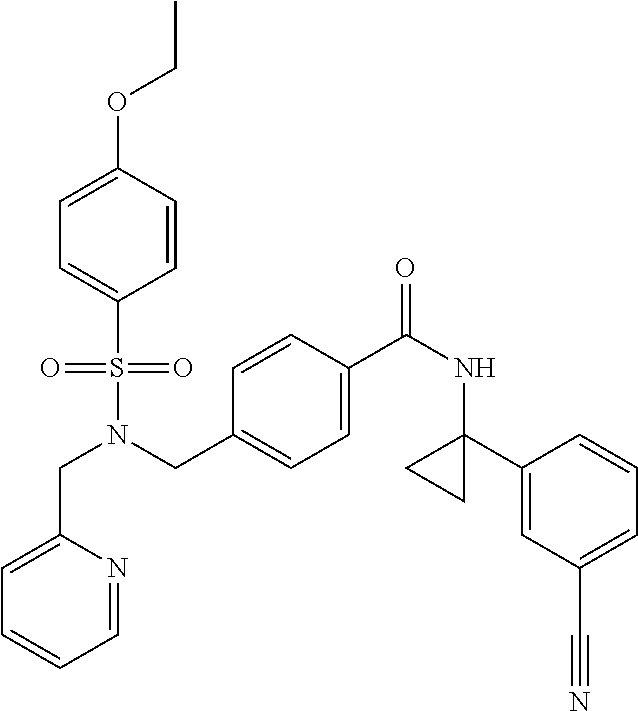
C1=CC(OCC)=CC=C1S(N(CC1=CC=C(C(NC2(C3=CC(C#N)=CC=C3)CC2)=O)C=C1)CC1=CC=CC=N1)(=O)=O
